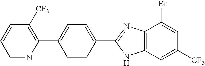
C1=NC(C2=CC=C(C3=NC4=C(N3)C=C([CF3])C=C4Br)C=C2)=C([CF3])C=C1
